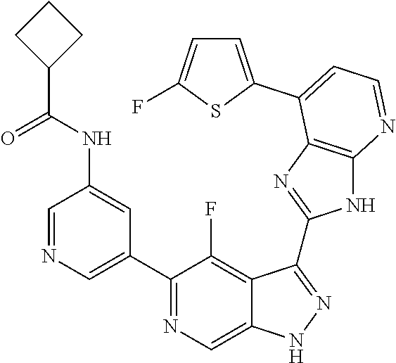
C1=NC=C(C2=NC=C3C(=C2F)C(C2=NC4=C(N2)N=CC=C4C2=CC=C(F)S2)=NN3)C=C1NC(C1CCC1)=O
